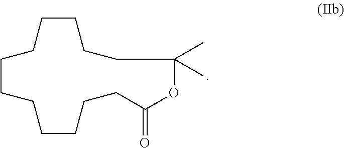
C1CCCCCCC(=O)OC(C)(C)CCCCC1
